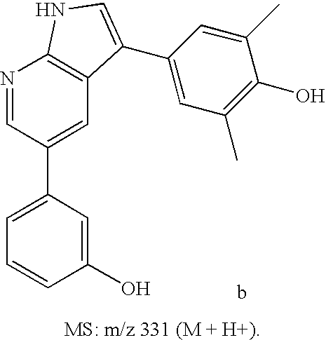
C1=C(C2=CC3=C(N=C2)NC=C3C2=CC(C)=C(O)C(C)=C2)C=C(O)C=C1
